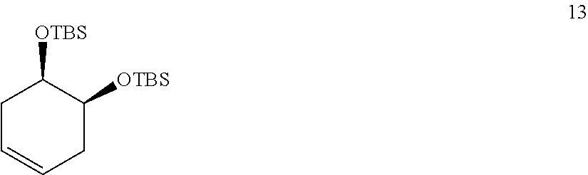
C1C=CCC([OTBS])C1[OTBS]
